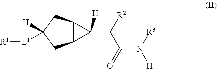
C12C(CC([H])([L1][R1])C1)C2(C([R2])C(=O)N([R3])[H])[H]
